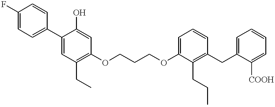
C1(F)=CC=C(C2=CC(CC)=C(OCCCOC3=CC=CC(CC4=CC=CC=C4[COOH])=C3CCC)C=C2O)C=C1
